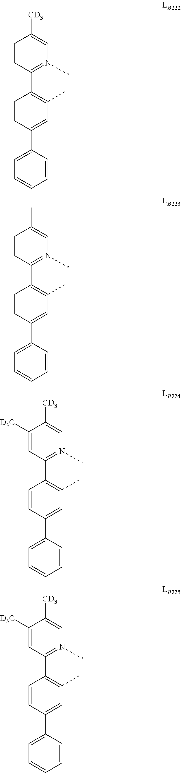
C1=CC(C2=C(C)C=C(C3=CC=CC=C3)C=C2)=N(C)C=C1[CD3].C1=CC(C2=C(C)C=C(C3=CC=CC=C3)C=C2)=N(C)C=C1C.C1([D3C])=CC(C2=C(C)C=C(C3=CC=CC=C3)C=C2)=N(C)C=C1[CD3].C1([D3C])=CC(C2=C(C)C=C(C3=CC=CC=C3)C=C2)=N(C)C=C1[CD3]
